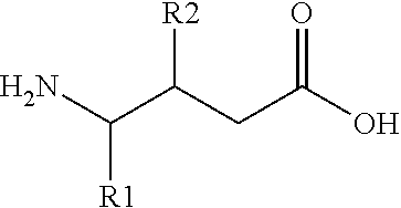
NC(C(CC(O)=O)[R2])[R1]
